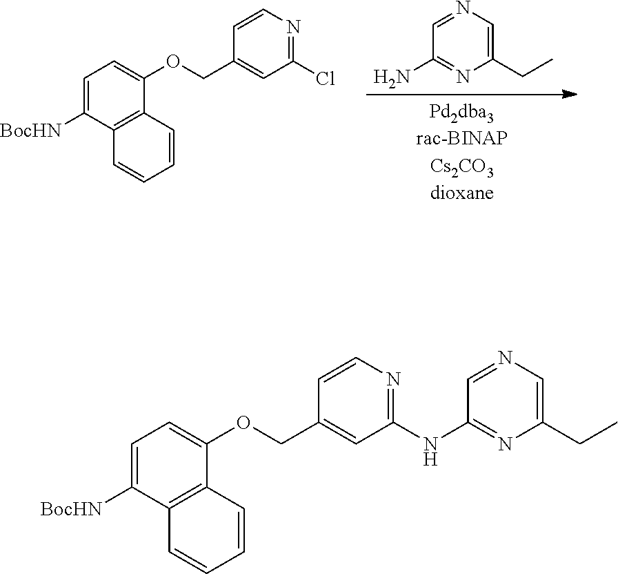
C1=NC=C(CC)N=C1N.C1=C([BocHN])C2=C(C(OCC3=CC(Cl)=NC=C3)=C1)C=CC=C2.C1=C([BocHN])C2=C(C(OCC3=CC(NC4=NC(CC)=CN=C4)=NC=C3)=C1)C=CC=C2
